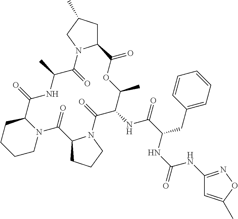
C12CC(C)CN1C(=O)C(C)NC(=O)C1CCCCN1C(=O)C1CCCN1C(=O)C(NC(=O)C(CC1=CC=CC=C1)NC(=O)NC1=NOC(C)=C1)C(C)OC2=O
